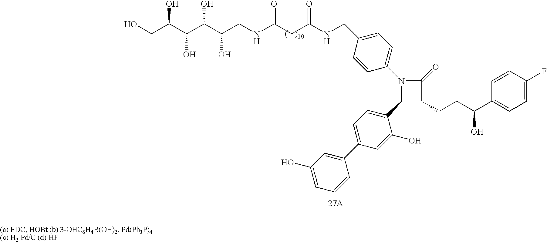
N(C(CC(NCC(C(C(C(CO)O)O)O)O)=O)=O)CC1=CC=C(N2C(C3=CC=C(C4=CC(O)=CC=C4)C=C3O)C(CCC(C3=CC=C(F)C=C3)O)C2=O)C=C1
